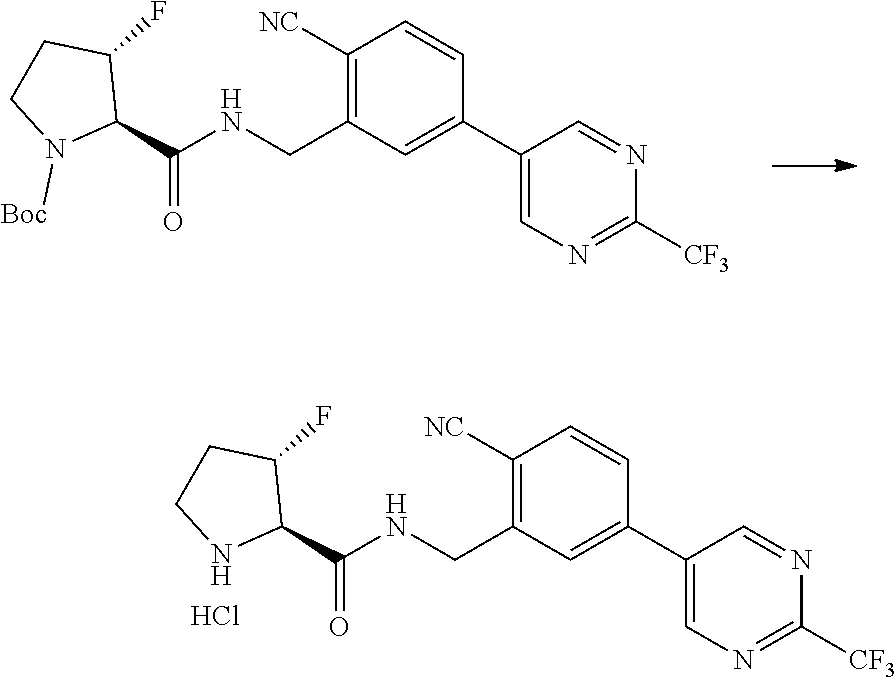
C1([NC])=C(CNC(C2N([Boc])CCC2F)=O)C=C(C2=CN=C([CF3])N=C2)C=C1.C1([NC])=C(CNC(C2NCCC2F)=O)C=C(C2=CN=C([CF3])N=C2)C=C1.Cl
